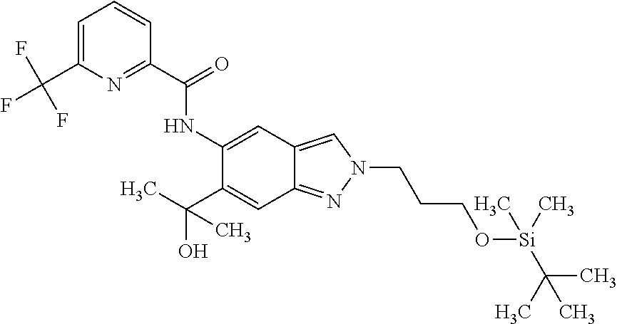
C1(NC(C2=NC(C(F)(F)F)=CC=C2)=O)=CC2=CN(CCCO[Si](C(C)(C)C)(C)C)N=C2C=C1C(C)(O)C
